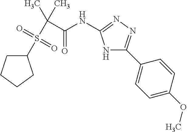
C1C(S(C(C(NC2=NN=C(C3=CC=C(OC)C=C3)N2)=O)(C)C)(=O)=O)CCC1
